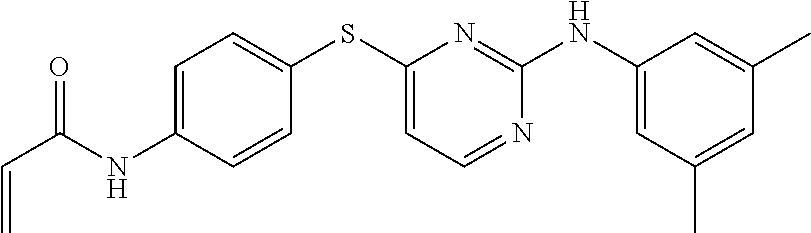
C1=C(NC(C=C)=O)C=CC(SC2=CC=NC(NC3=CC(C)=CC(C)=C3)=N2)=C1
